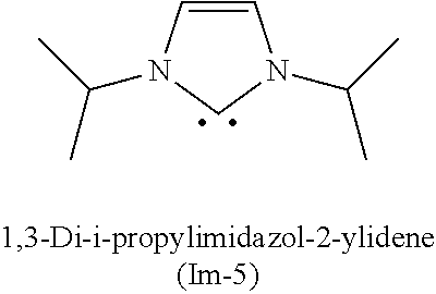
C1=CN(C(C)C)CN1C(C)C
